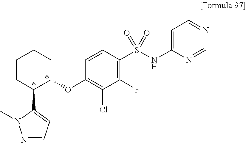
C1CC(C2=CC=NN2C)C(OC2=C(Cl)C(F)=C(S(NC3=CC=NC=N3)(=O)=O)C=C2)CC1
